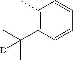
C1(C)=C(C(C)(C)[D])C=CC=C1
